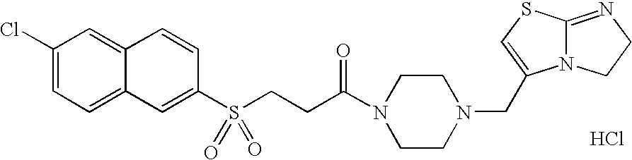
C1(Cl)=CC=C2C(=C1)C=CC(S(CCC(N1CCN(CC3=CSC4=NCCN43)CC1)=O)(=O)=O)=C2.Cl
